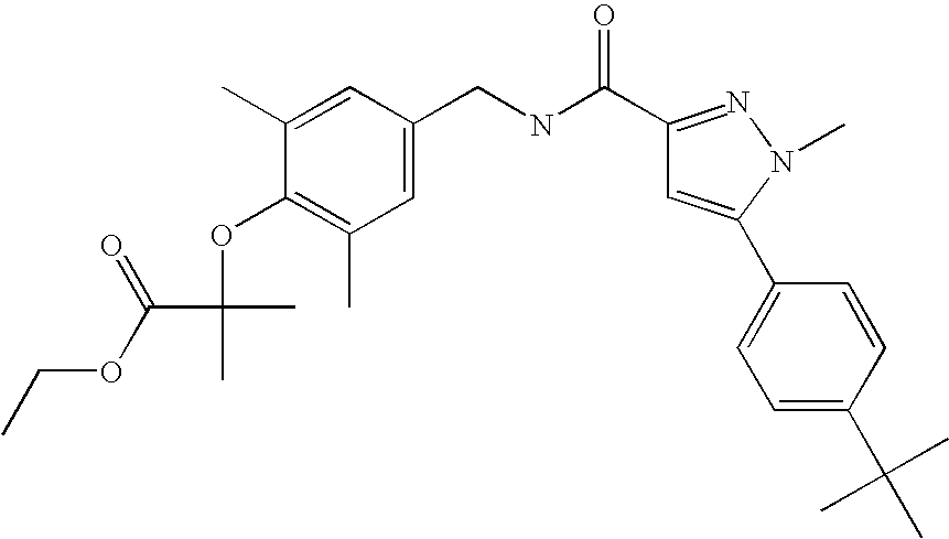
CCOC(C(C)(OC1=C(C)C=C(CNC(C2=NN(C)C(C3=CC=C(C(C)(C)C)C=C3)=C2)=O)C=C1C)C)=O
